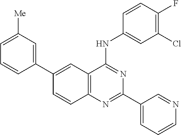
C1(C2=CC([Me])=CC=C2)=CC2=C(C=C1)N=C(C1=CC=CN=C1)N=C2NC1=CC(Cl)=C(F)C=C1
